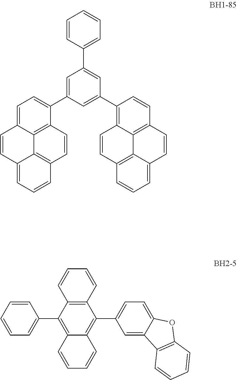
C1=CC2=CC=CC3=C2C2=C(C=C3)C(C3=CC(C4=CC=CC=C4)=CC(C4=C5C6=C(C=C4)C=CC4=CC=CC(=C64)C=C5)=C3)=CC=C12.C1=CC2=C(C=C1)C(C1=CC=CC=C1)=C1C(=C2C2=CC=C3C(=C2)C2=C(O3)C=CC=C2)C=CC=C1
